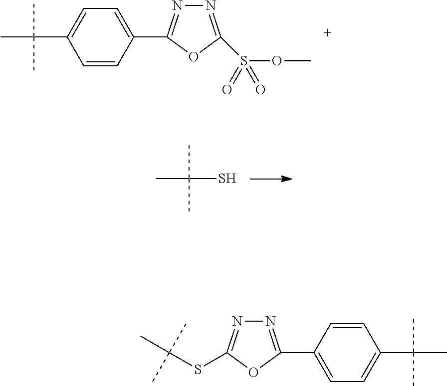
N1=C(S(OC)(=O)=O)OC(C2=CC=C(C(C)(C)C)C=C2)=N1.CC(S)(C)C.N1=C(C2=CC=C(C(C)(C)C)C=C2)OC(SC(C)(C)C)=N1
